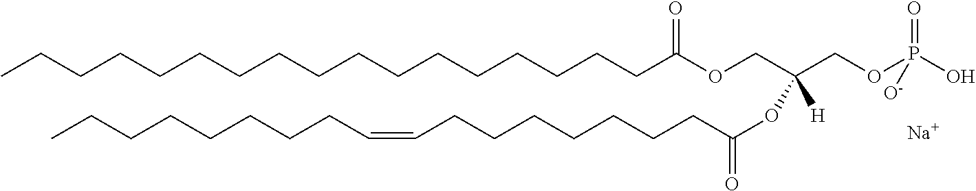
CCCCCCCCCCCCCCCCCC(OCC(COP(O)(=O)[O-])(OC(=O)CCCCCCCC=CCCCCCCCC)[H])=O.[Na]
